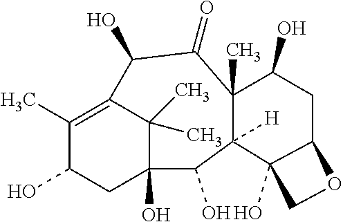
C1(C)=C2C(C)(C)C(O)(CC1O)C(O)C1([H])C3(O)C(CC(O)C1(C)C(=O)C2O)OC3
